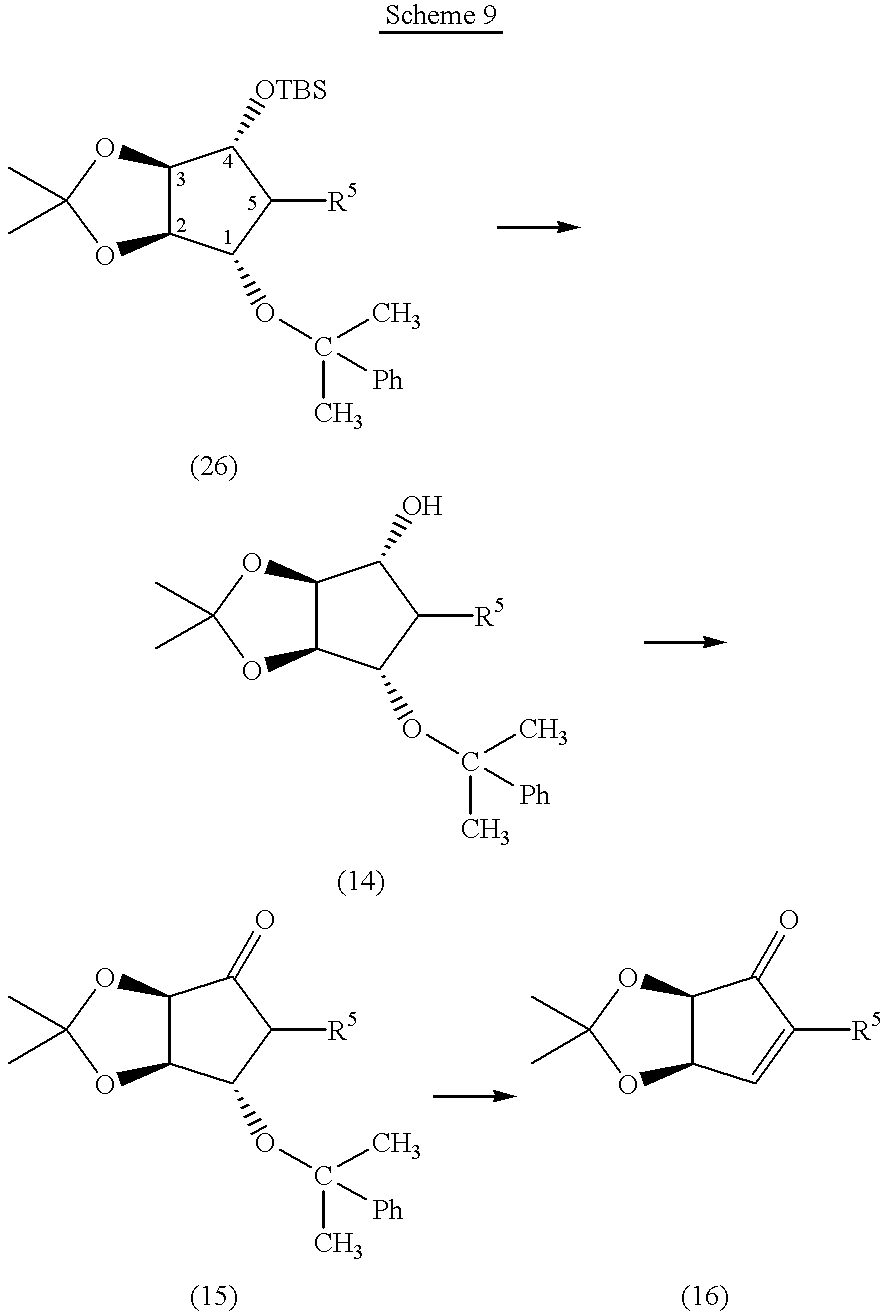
C1(OC(C)([Ph])C)C([R5])C([OTBS])C2C1OC(C)(C)O2.C1(OC(C)([Ph])C)C([R5])C(O)C2C1OC(C)(C)O2.C1(OC(C)([Ph])C)C([R5])C(=O)C2C1OC(C)(C)O2.C1=C([R5])C(=O)C2C1OC(C)(C)O2
